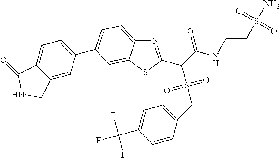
N1=C(C(C(NCCS(N)(=O)=O)=O)S(=O)(=O)CC2=CC=C(C(F)(F)F)C=C2)SC2=CC(C3=CC=C4C(=C3)CNC4=O)=CC=C12
